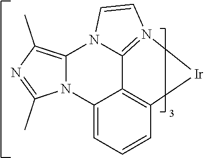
C12=C3C=CC=C1N1C(=C(C)N=C1C)N1C2=N([Ir]3)C=C1
